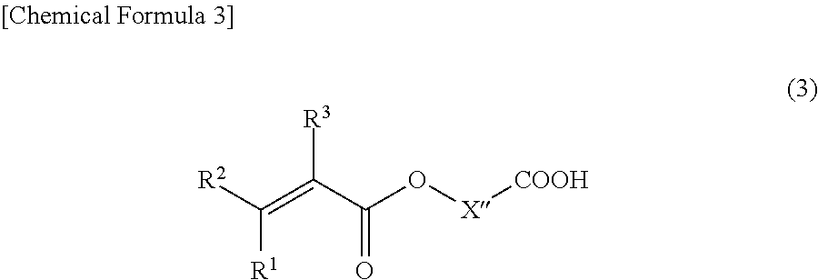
C(=C(C(O[X][COOH])=O)[R3])([R2])[R1]
